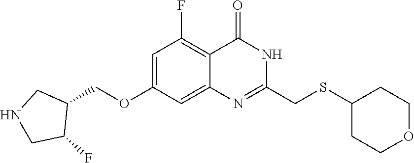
C1=C(OCC2CNCC2F)C=C2C(=C1F)C(=O)NC(CSC1CCOCC1)=N2
